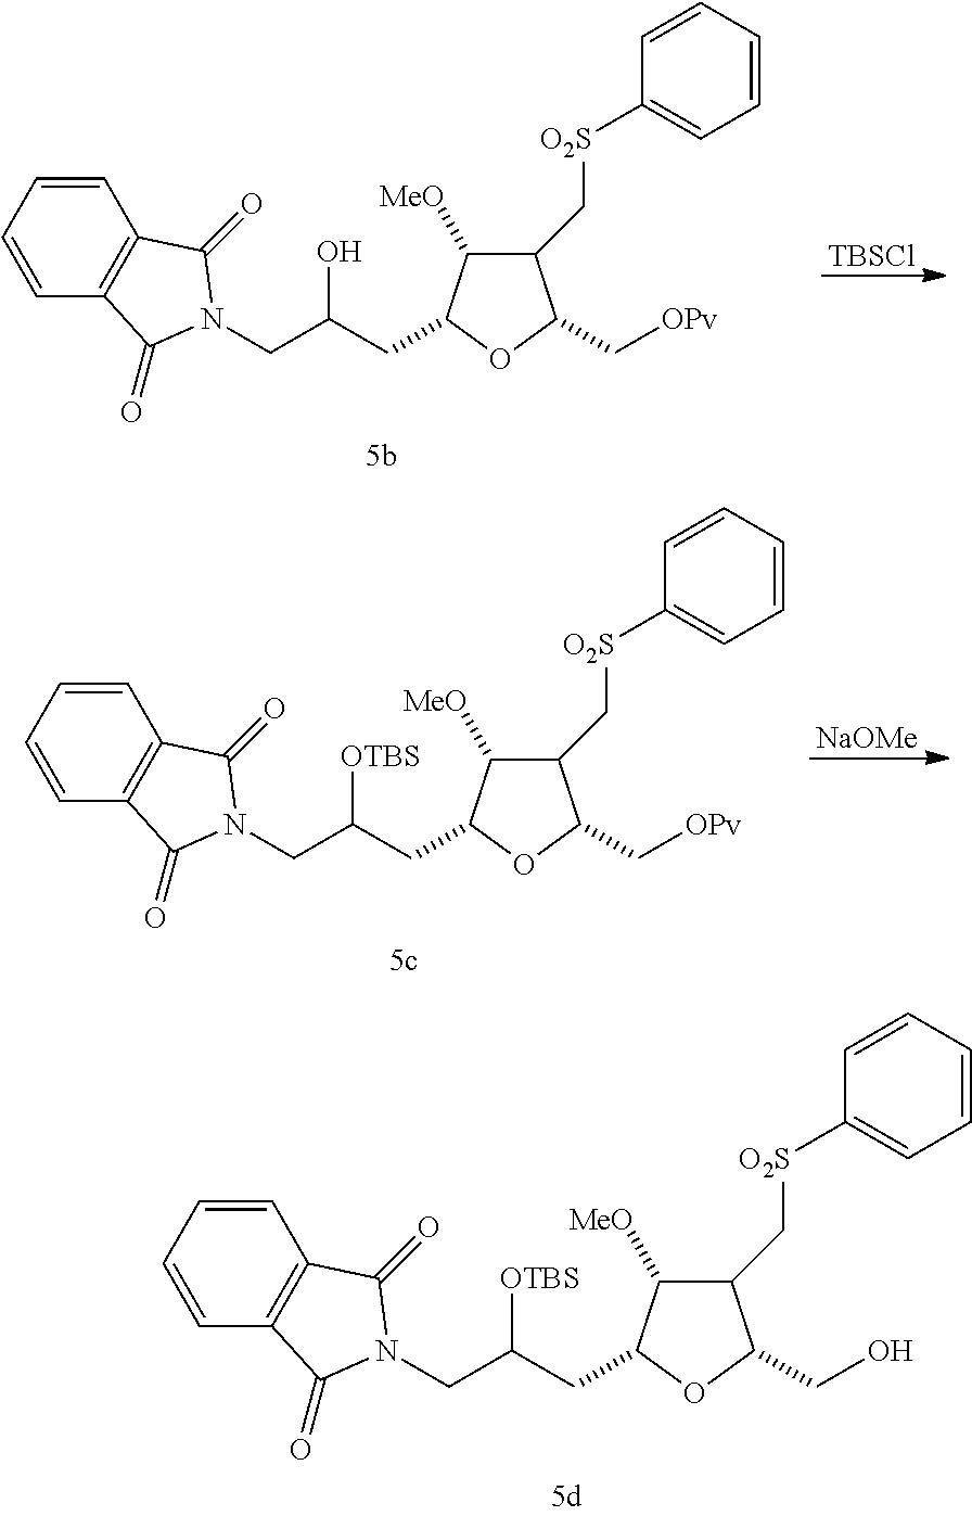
C1(C[O2S]C2=CC=CC=C2)C([MeO])C(CC(CN2C(=O)C3=C(C=CC=C3)C2=O)O)OC1C[OPv].[TBSCl].C1(C[O2S]C2=CC=CC=C2)C([MeO])C(CC(CN2C(=O)C3=C(C=CC=C3)C2=O)[OTBS])OC1C[OPv].[NaOMe].C1(C[O2S]C2=CC=CC=C2)C([MeO])C(CC(CN2C(=O)C3=C(C=CC=C3)C2=O)[OTBS])OC1CO
